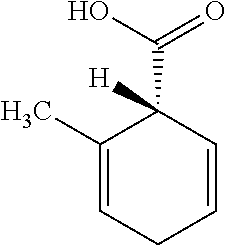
C1(C)=CCC=CC1([H])C(=O)O
